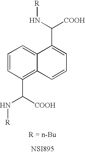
C1=CC(C(N[R])[COOH])=C2C(=C1)C(C([COOH])N[R])=CC=C2.[NSI895]
